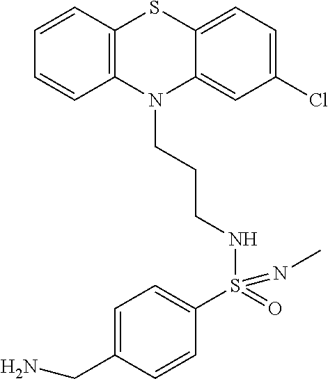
C1=CC2=C(C=C1)N(CCCNS(C1=CC=C(CN)C=C1)(=O)=NC)C1=CC(Cl)=CC=C1S2
